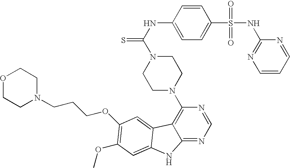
C1=C(S(=O)(=O)NC2=NC=CC=N2)C=CC(NC(=S)N2CCN(C3=C4C(=NC=N3)NC3=CC(OC)=C(OCCCN5CCOCC5)C=C43)CC2)=C1
